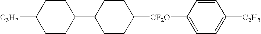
C1CC(C2CCC([C3H7])CC2)CCC1[CF2O]C1=CC=C([C2H5])C=C1
